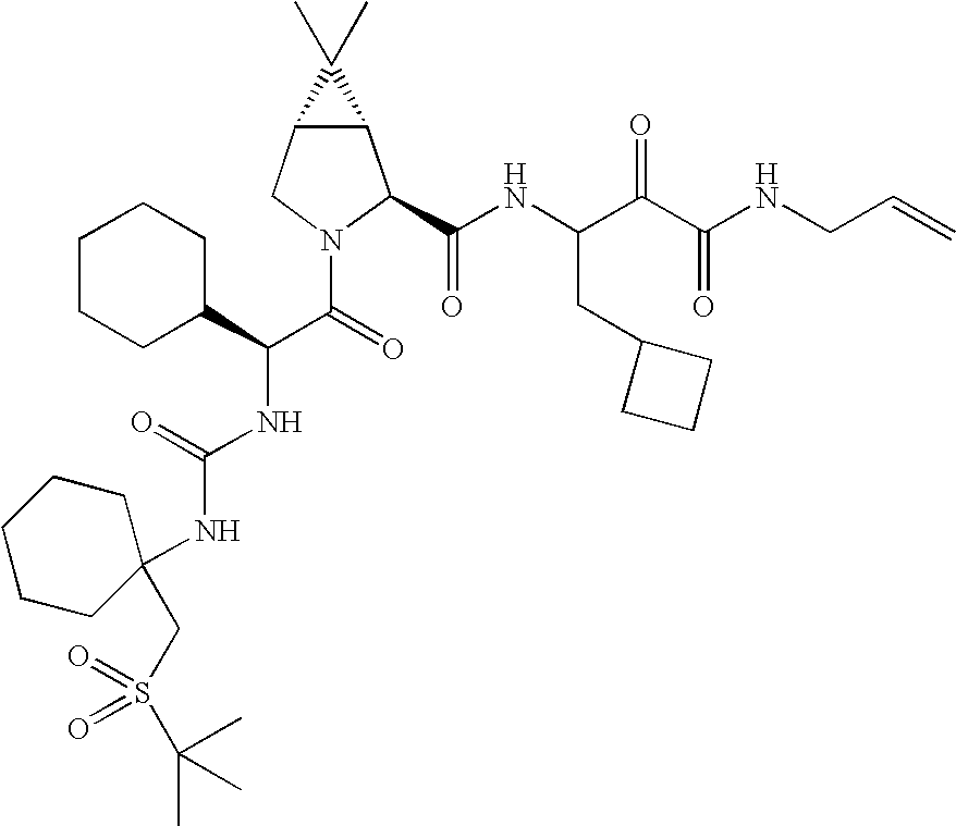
C12C(CN(C(C(NC(=O)NC3(CS(=O)(C(C)(C)C)=O)CCCCC3)C3CCCCC3)=O)C1C(NC(C(C(NCC=C)=O)=O)CC1CCC1)=O)C2(C)C
